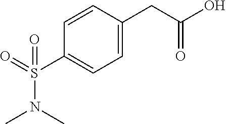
C1=C(CC(O)=O)C=CC(S(=O)(N(C)C)=O)=C1
